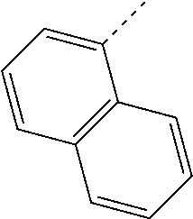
C1=CC2=C(C(C)=C1)C=CC=C2
